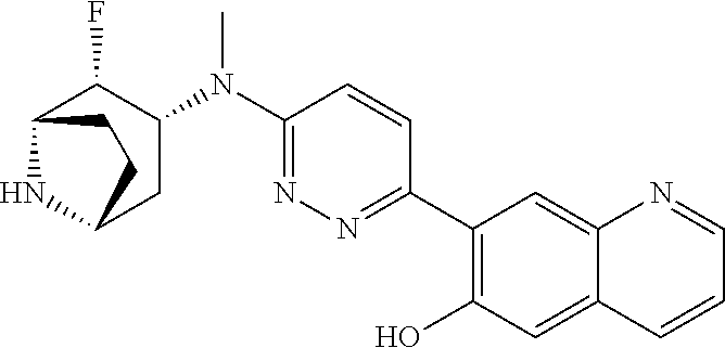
C1(N(C2=NN=C(C3=C(O)C=C4C(=C3)N=CC=C4)C=C2)C)C(F)C2NC(C1)CC2
